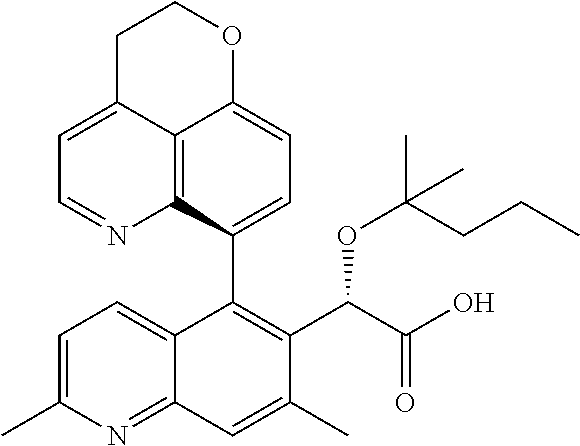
C12=C3C(C4=C(C(C(O)=O)OC(C)(CCC)C)C(C)=CC5=NC(C)=CC=C45)=CC=C1OCCC2=CC=N3
